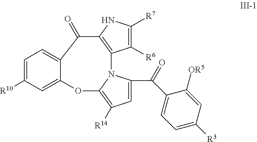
C1([R6])=C([R7])NC2=C1N1C(C(=O)C3=CC=C([R3])C=C3[OR5])=CC([R14])=C1OC1=CC([R10])=CC=C1C2=O
